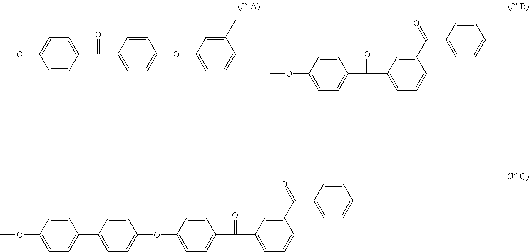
C1=CC(C(C2=CC=C(OC3=CC=CC(C)=C3)C=C2)=O)=CC=C1OC.C1=C(OC)C=CC(C(C2=CC=CC(C(=O)C3=CC=C(C)C=C3)=C2)=O)=C1.C1=C(OC2=CC=C(C3=CC=C(OC)C=C3)C=C2)C=CC(C(C2=CC=CC(C(=O)C3=CC=C(C)C=C3)=C2)=O)=C1
